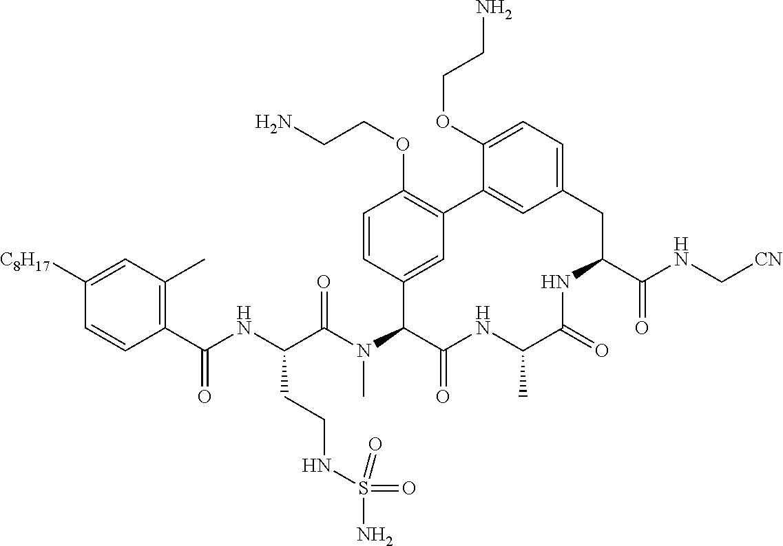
C1(C(NC(C(N(C2C(=O)NC(C)C(=O)NC(C(NC[CN])=O)CC3=CC=C(OCCN)C(=C3)C3=C(OCCN)C=CC2=C3)C)=O)CCNS(N)(=O)=O)=O)=C(C)C=C([C8H17])C=C1
